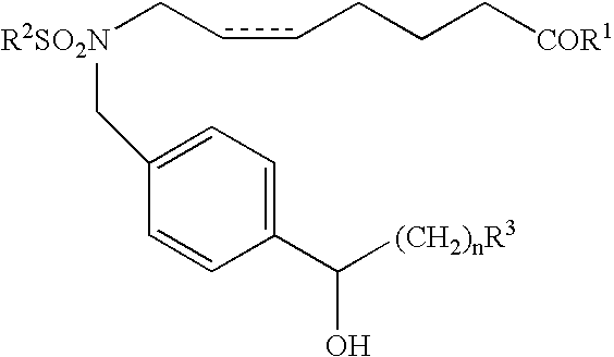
[R2SO2N](CccCCC[COR1])CC1=CC=C(C([(CH2)nR3])O)C=C1
